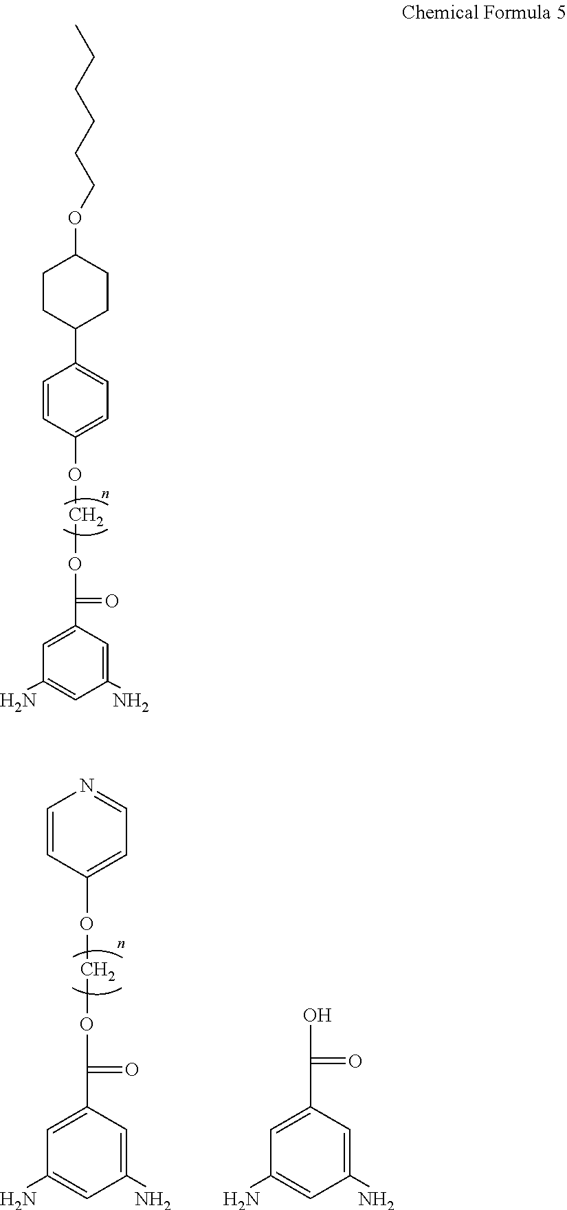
C1(N)=CC(C(OCOC2=CC=C(C3CCC(OCCCCCC)CC3)C=C2)=O)=CC(N)=C1.C1(N)=CC(C(OCOC2=CC=NC=C2)=O)=CC(N)=C1.C1(N)=CC(C(O)=O)=CC(N)=C1
